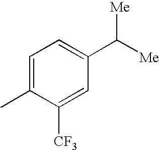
C1=C(C)C([CF3])=CC(C([Me])[Me])=C1
